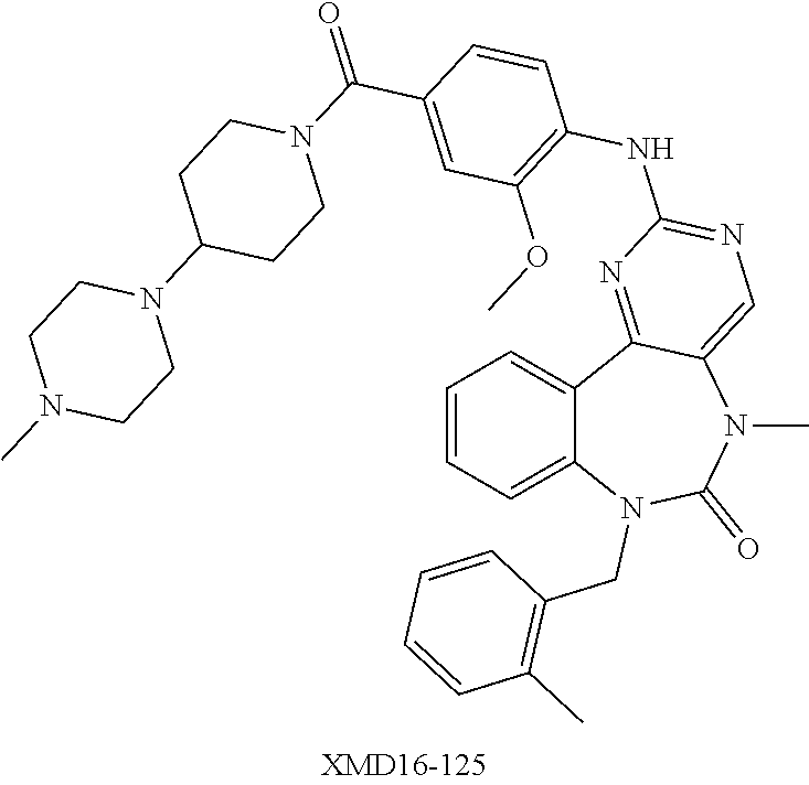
C1=CC=C2C(=C1)C1=NC(NC3=C(OC)C=C(C(N4CCC(N5CCN(C)CC5)CC4)=O)C=C3)=NC=C1N(C)C(=O)N2CC1=C(C)C=CC=C1
